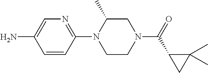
NC1=CN=C(N2CCN(C(=O)C3CC3(C)C)CC2C)C=C1
